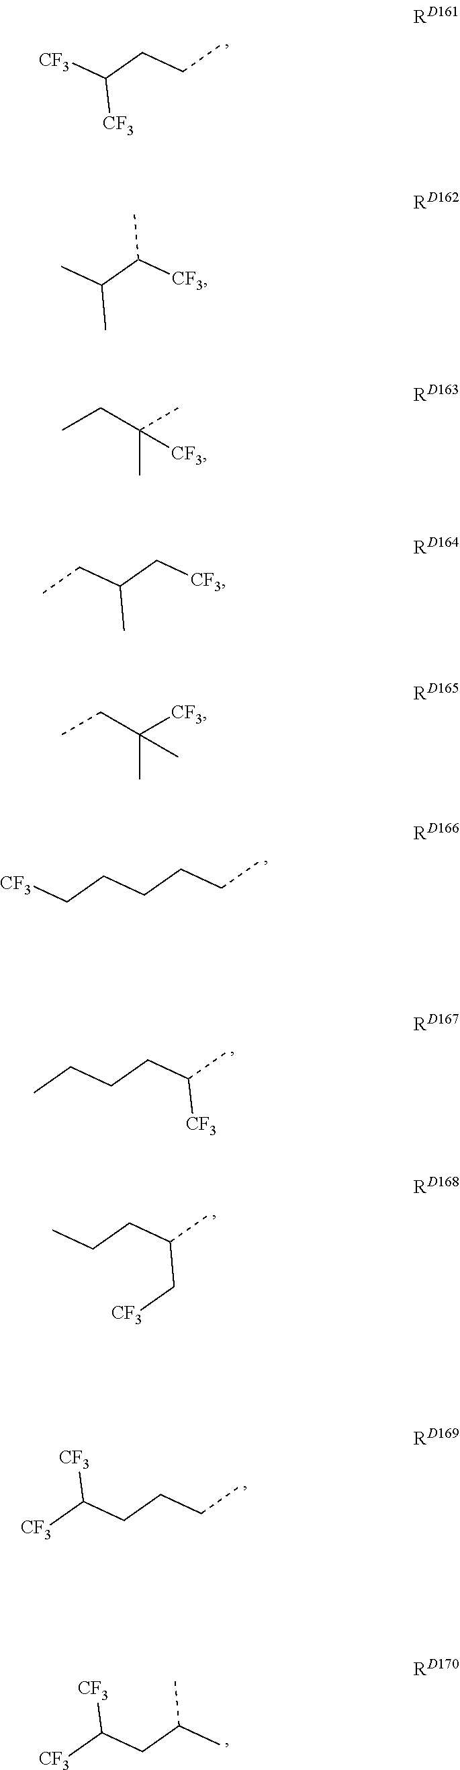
[CF3]C(CCC)[CF3].CC(C([CF3])C)C.C(C(C[CF3])C)C.C(CCCC)C[CF3].C(CCC(C)[CF3])C.C(CCCC)([CF3])[CF3].C(CC(C)C)([CF3])[CF3].CCCC(C)C[CF3].CCC(C)(C)[CF3].CCC([CF3])(C)C
